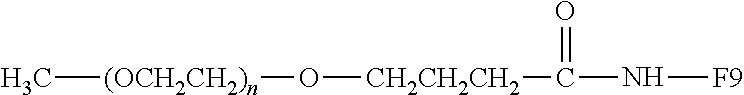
C[(OCH2CH2)n]O[CH2CH2CH2]C(N[F9])=O
